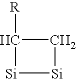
C1([R])C[Si][Si]1
